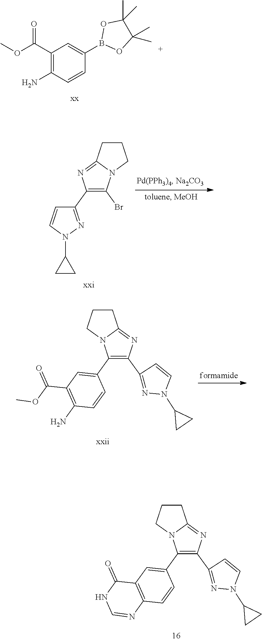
C1(C(OC)=O)=C(N)C=CC(B2OC(C)(C)C(C)(C)O2)=C1.C1(C2=C(Br)N3C(=N2)CCC3)=NN(C2CC2)C=C1.C1(C2=C(C3=CC4=C(C=C3)N=CNC4=O)N3C(=N2)CCC3)=NN(C2CC2)C=C1.C1(C2=C(C3=CC(C(OC)=O)=C(N)C=C3)N3C(=N2)CCC3)=NN(C2CC2)C=C1
